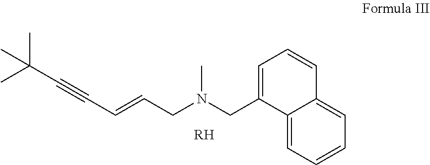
C12=CC=CC=C1C=CC=C2CN(CC=CC#CC(C)(C)C)C.[RH]
